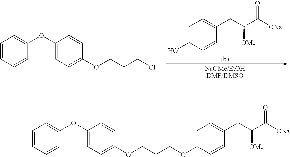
C1=CC=CC(OC2=CC=C(OCCCCl)C=C2)=C1.C1=C(O)C=CC(CC(C([ONa])=O)[OMe])=C1.C1=CC=CC(OC2=CC=C(OCCCOC3=CC=C(CC(C([ONa])=O)[OMe])C=C3)C=C2)=C1
